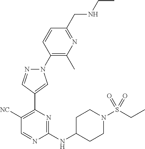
N1(C2=C(C)N=C(CNCC)C=C2)N=CC(C2=C([NC])C=NC(NC3CCN(S(=O)(=O)CC)CC3)=N2)=C1
